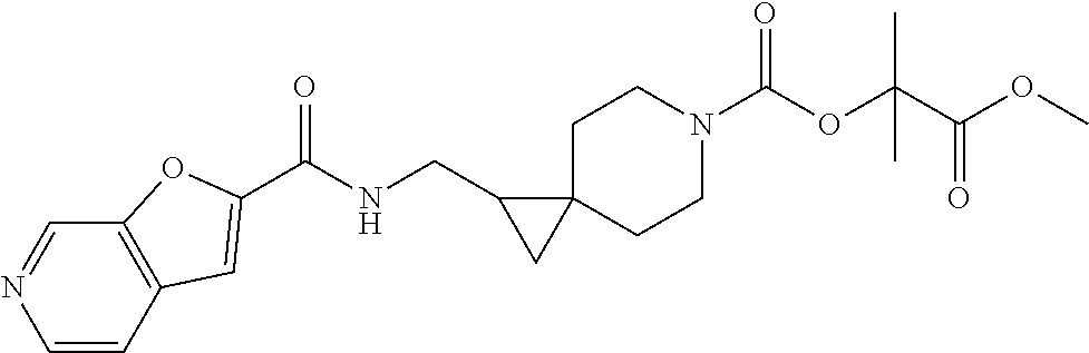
C1C2(CCN(C(OC(C(OC)=O)(C)C)=O)C1)C(CNC(=O)C1=CC3=C(C=NC=C3)O1)C2
